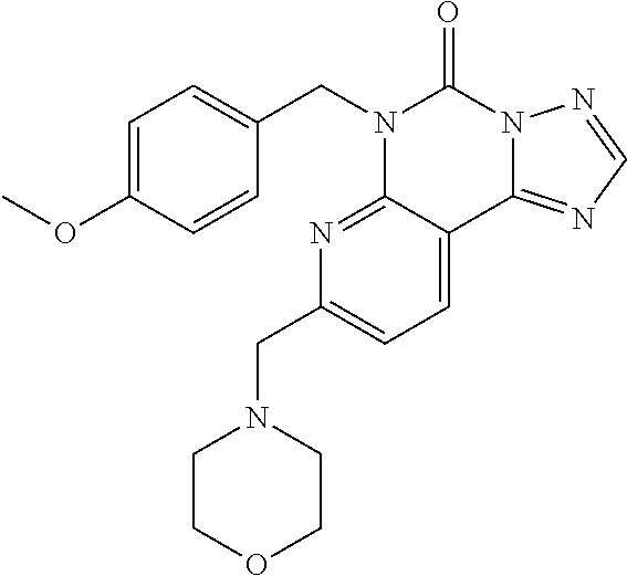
C1=C(OC)C=CC(CN2C3=NC(CN4CCOCC4)=CC=C3C3=NC=NN3C2=O)=C1
